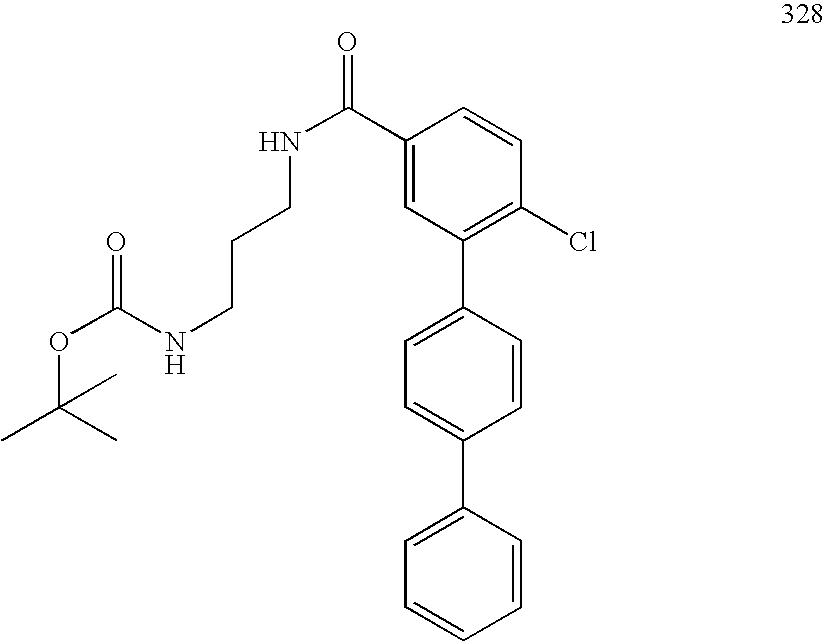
C1(C(=O)NCCCNC(OC(C)(C)C)=O)=CC(C2=CC=C(C3=CC=CC=C3)C=C2)=C(Cl)C=C1
